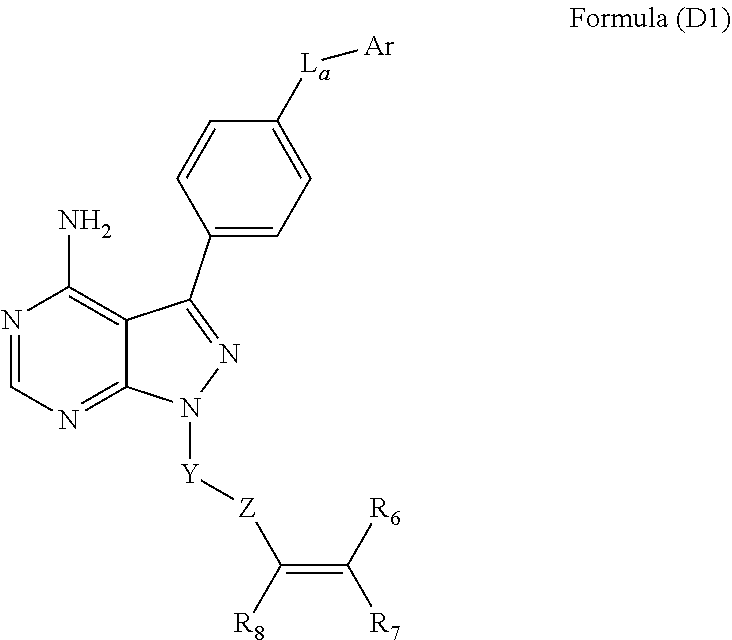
C12=NC=NC(N)=C1C(C1=CC=C([La][Ar])C=C1)=NN2[Y][Z]C(=C([R6])[R7])[R8]
